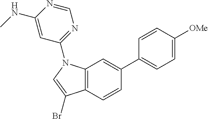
C12=C(C=CC(C3=CC=C([OMe])C=C3)=C1)C(Br)=CN2C1=NC=NC(NC)=C1
